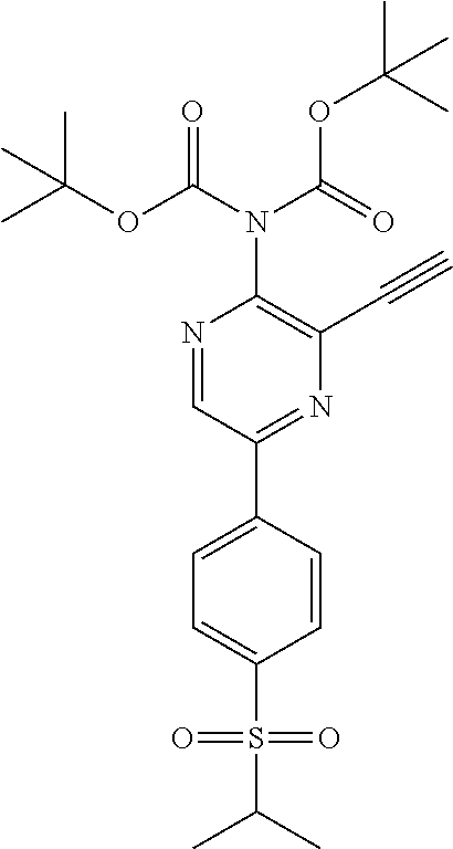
N1=CC(C2=CC=C(S(C(C)C)(=O)=O)C=C2)=NC(C#C)=C1N(C(OC(C)(C)C)=O)C(=O)OC(C)(C)C
